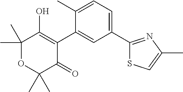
C1(C2=CC=C(C)C(C3=C(O)C(C)(C)OC(C)(C)C3=O)=C2)=NC(C)=CS1
